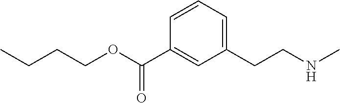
C1(CCNC)=CC=CC(C(OCCCC)=O)=C1
